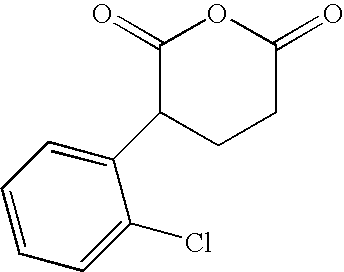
C1(=O)C(C2=CC=CC=C2Cl)CCC(=O)O1
